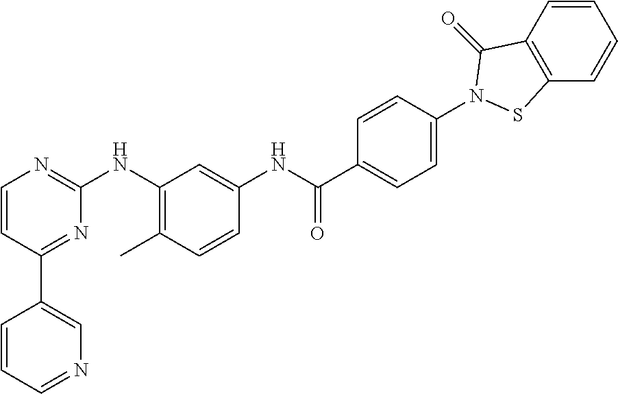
C1(C2=CN=CC=C2)=NC(NC2=C(C)C=CC(NC(C3=CC=C(N4C(=O)C5=C(C=CC=C5)S4)C=C3)=O)=C2)=NC=C1
